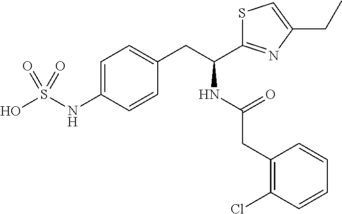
C1=C(NS(O)(=O)=O)C=CC(CC(NC(=O)CC2=C(Cl)C=CC=C2)C2=NC(CC)=CS2)=C1
